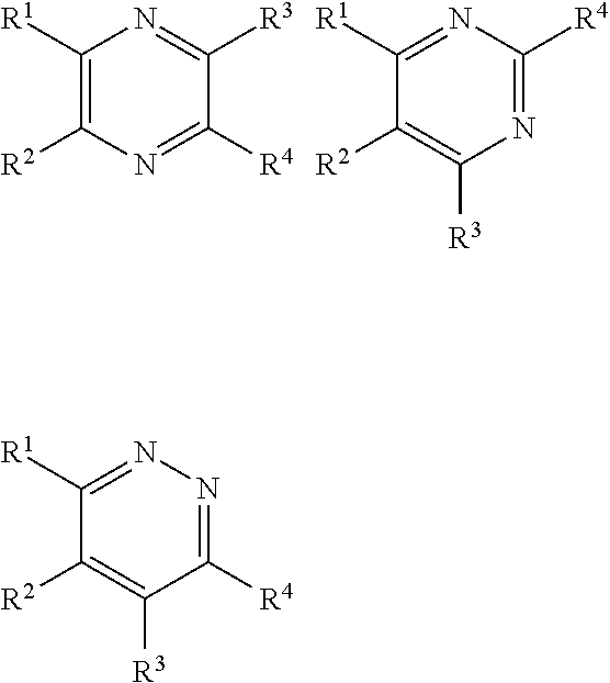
C1([R1])=C([R2])N=C([R4])C([R3])=N1.C1([R1])=NC([R4])=NC([R3])=C1[R2].C1([R1])=NN=C([R4])C([R3])=C1[R2]
